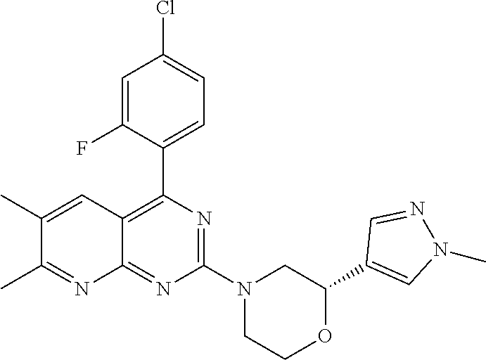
C1(C2=C3C(=NC(N4CCOC(C5=CN(C)N=C5)C4)=N2)N=C(C)C(C)=C3)=CC=C(Cl)C=C1F
